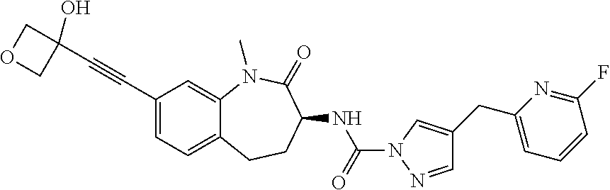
C1(C#CC2(O)COC2)=CC=C2C(=C1)N(C)C(=O)C(NC(N1N=CC(CC3=CC=CC(F)=N3)=C1)=O)CC2
